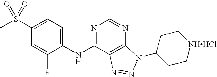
N1=C(NC2=CC=C(S(C)(=O)=O)C=C2F)C2=C(N=C1)N(C1CC[NHHCl]CC1)N=N2
